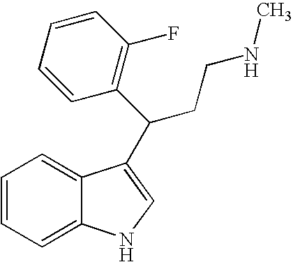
C1=CC=C2C(=C1)C(C(C1=C(F)C=CC=C1)CCNC)=CN2
